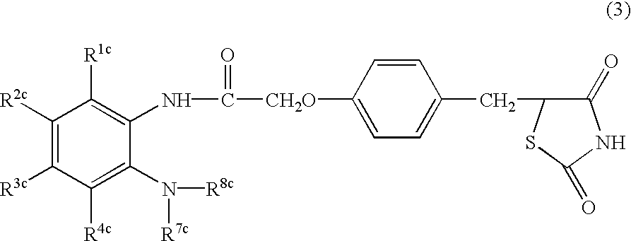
C1([R2c])=C([R3c])C([R4c])=C(N([R8c])[R7c])C(NC(=O)[CH2O]C2=CC=C(CC3C(=O)NC(=O)S3)C=C2)=C1[R1c]
